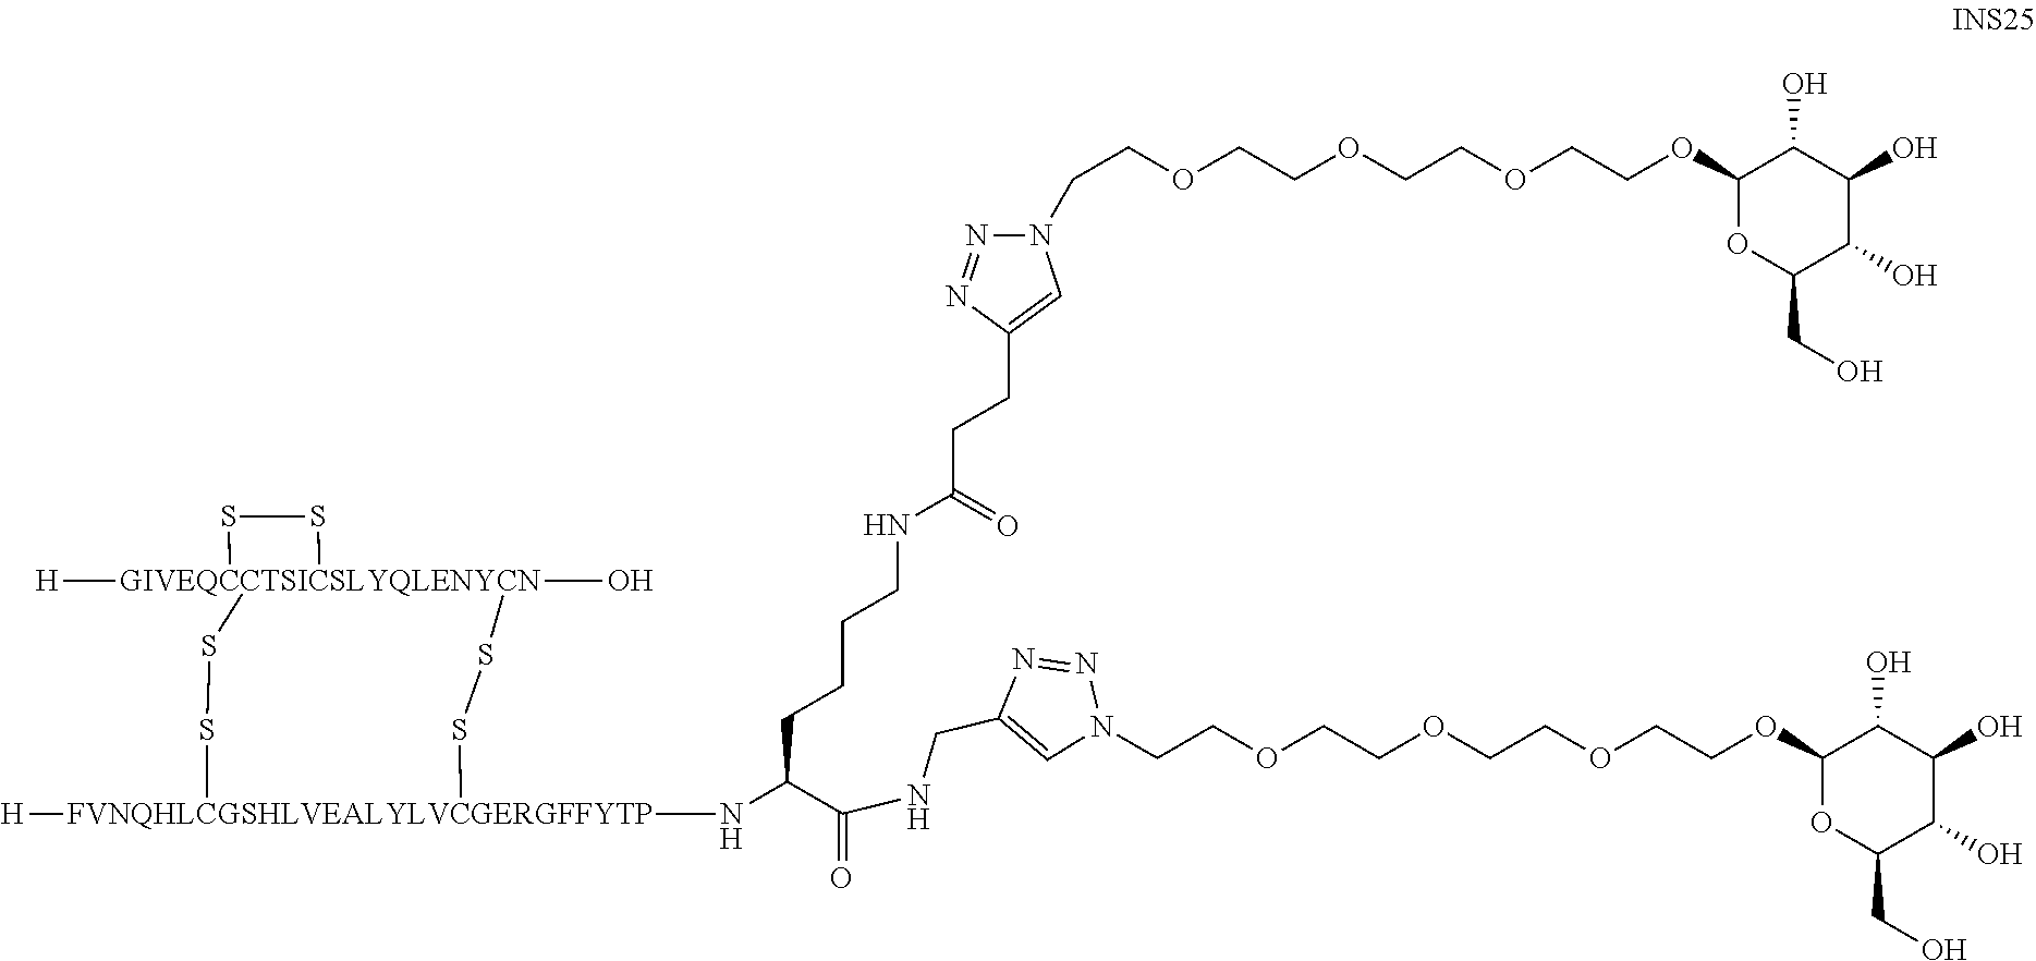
[H][GIVEQCCTSICSLYQLENYCN]12(O)(SS1)SS[FVNQHLCGSHLVEALYLVCGERGFFYTP](NC(C(NCC1=CN(CCOCCOCCOCCOC3OC(CO)C(O)C(O)C3O)N=N1)=O)CCCCNC(=O)CCC1=CN(CCOCCOCCOCCOC3OC(CO)C(O)C(O)C3O)N=N1)([H])SS2
